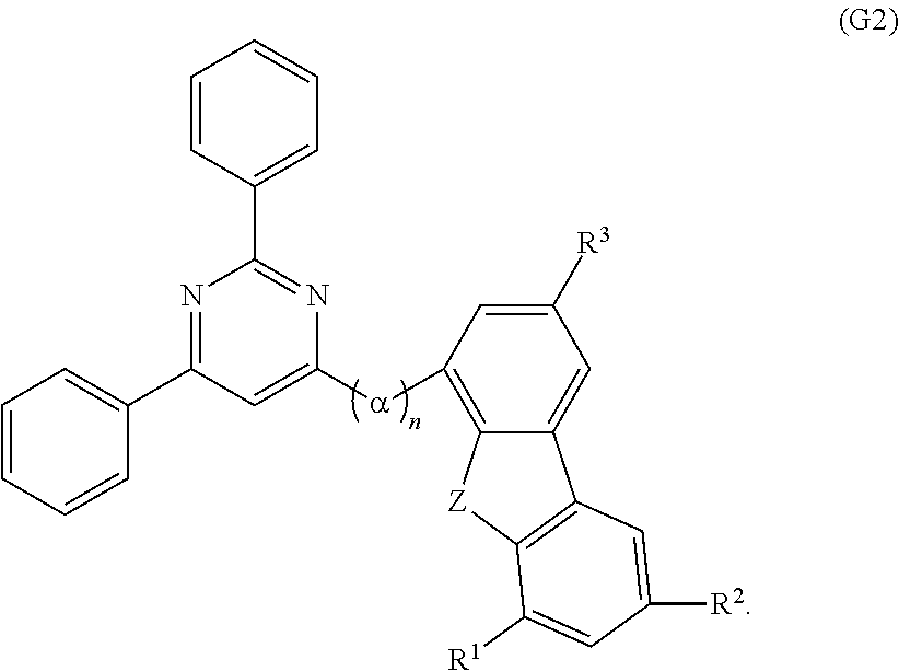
[a](C1=CC(C2=CC=CC=C2)=NC(C2=CC=CC=C2)=N1)C1=C2C(=CC([R3])=C1)C1=C([Z]2)C([R1])=CC([R2])=C1
